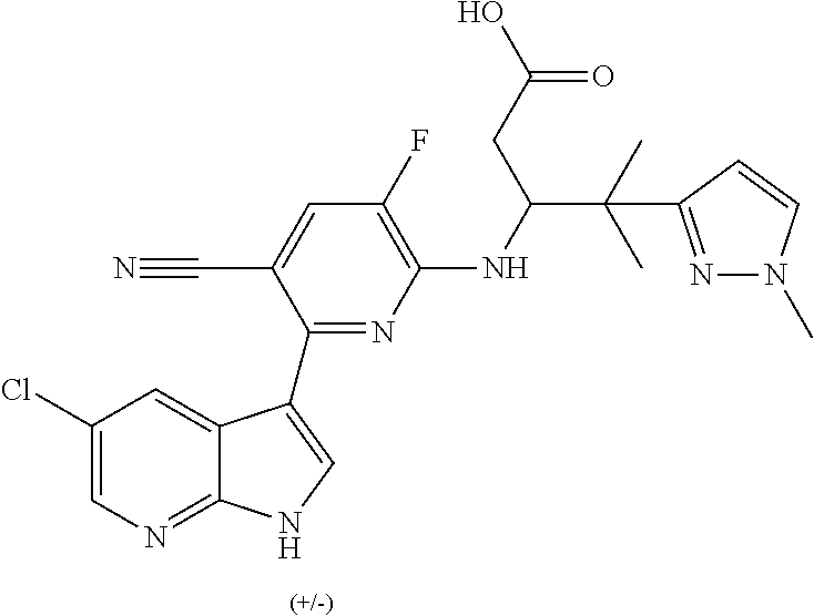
C1(Cl)=CN=C2C(=C1)C(C1=NC(NC(CC(=O)O)C(C)(C)C3=NN(C)C=C3)=C(F)C=C1C#N)=CN2
